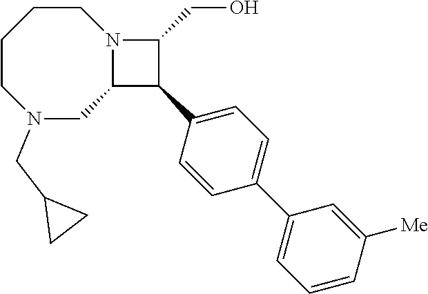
C1CCCN(CC2CC2)CC2N1C(CO)C2C1=CC=C(C2=CC=CC([Me])=C2)C=C1
